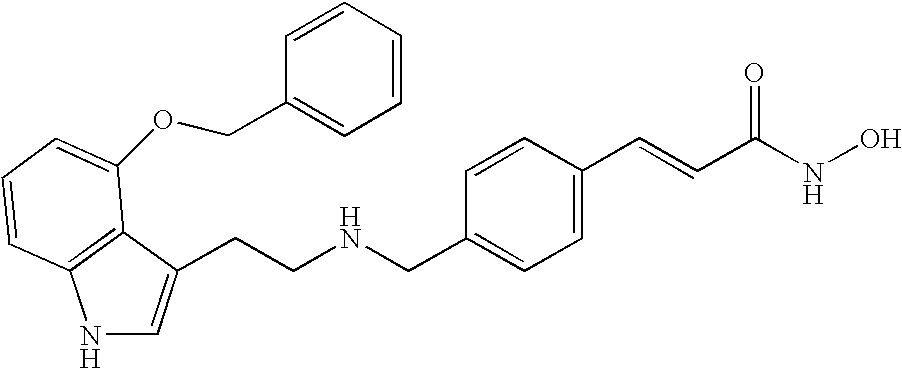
C(CNCC1=CC=C(C=CC(NO)=O)C=C1)C1=CNC2=C1C(OCC1=CC=CC=C1)=CC=C2
